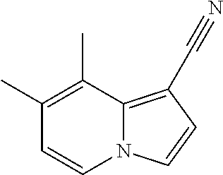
N12C(=C(C#N)C=C1)C(C)=C(C)C=C2
